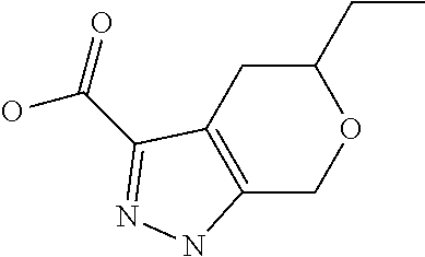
C12=C(CC(CC)OC1)C(C(=O)O)=NN2
